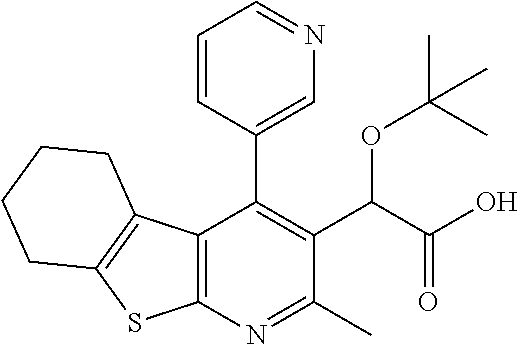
C12=C(N=C(C)C(C(C(O)=O)OC(C)(C)C)=C1C1=CN=CC=C1)SC1=C2CCCC1
